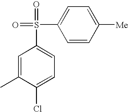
C1=C(C)C(Cl)=CC=C1S(=O)(=O)C1=CC=C([Me])C=C1
